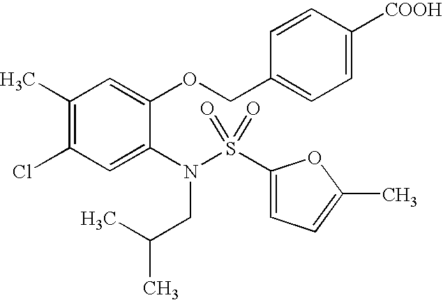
C1(C)=C(Cl)C=C(N(CC(C)C)S(=O)(=O)C2=CC=C(C)O2)C(OCC2=CC=C([COOH])C=C2)=C1
